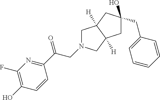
C1C(CC2=CC=CC=C2)(O)CC2([H])C1([H])CN(CC(=O)C1=NC(F)=C(O)C=C1)C2
